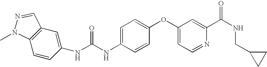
C1=CC(NC(NC2=CC=C(OC3=CC=NC(C(NCC4CC4)=O)=C3)C=C2)=O)=CC2=C1N(C)N=C2
